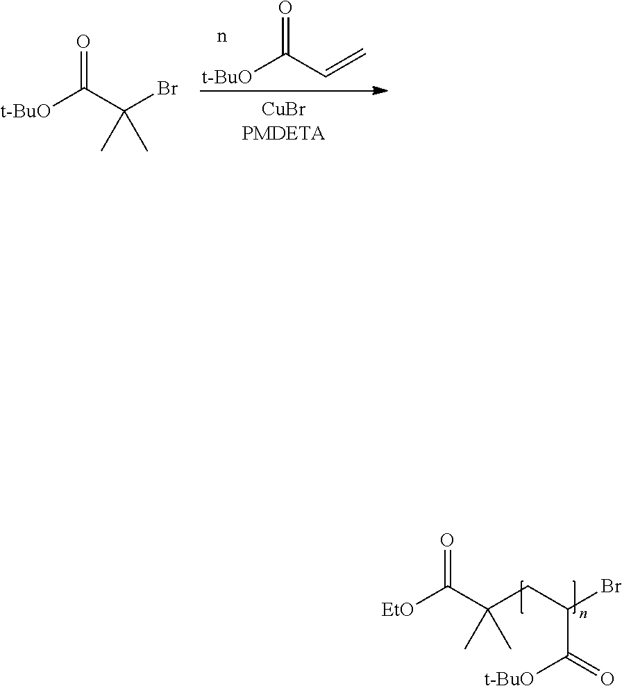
[t-BuO]C(C=C)=O.[t-BuO]C(C(Br)(C)C)=O.[EtO]C(C(CC(Br)C(=O)[t-BuO])(C)C)=O
